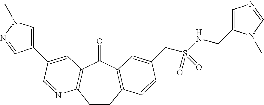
C1=CC2=C(C(=O)C3=C1N=CC(C1=CN(C)N=C1)=C3)C=C(CS(NCC1=CN=CN1C)(=O)=O)C=C2
